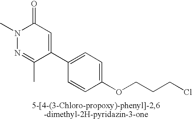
CN1N=C(C)C(C2=CC=C(OCCCCl)C=C2)=CC1=O
